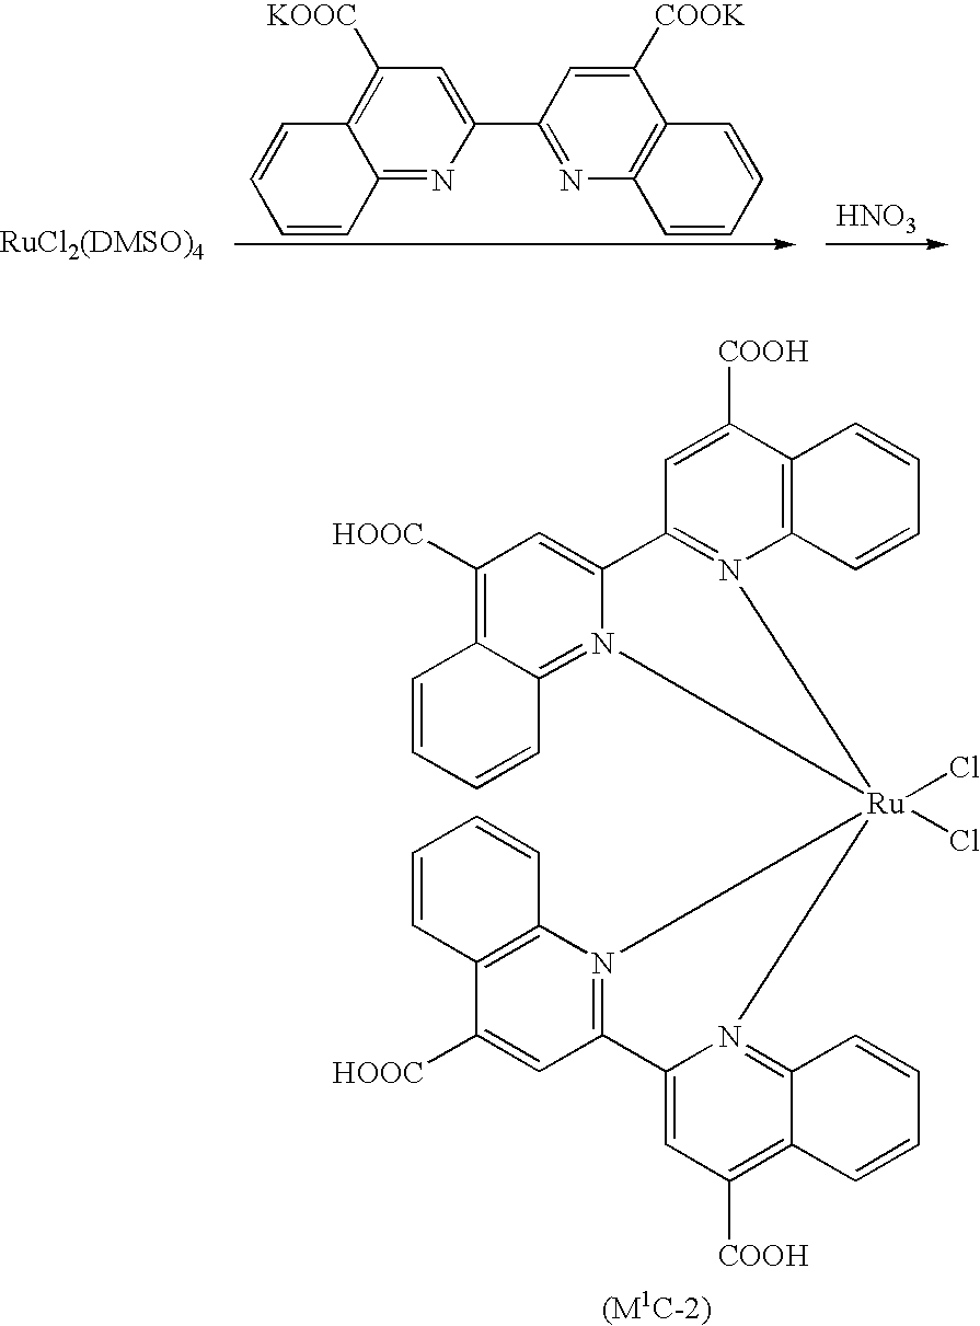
C1=CC2=NC(C3=NC4=C(C([COOK])=C3)C=CC=C4)=CC([KOOC])=C2C=C1.[HNO3].C1=C([COOH])C2=C(N3=C1C1=CC([HOOC])=C4C(=N1[Ru]31(Cl)(Cl)N3=C5C(=C([COOH])C=C3C3=N1C1=C(C([HOOC])=C3)C=CC=C1)C=CC=C5)C=CC=C4)C=CC=C2
